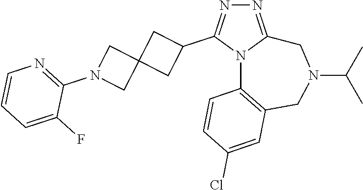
N1=C2N(C(C3CC4(C3)CN(C3=NC=CC=C3F)C4)=N1)C1=C(CN(C(C)C)C2)C=C(Cl)C=C1
